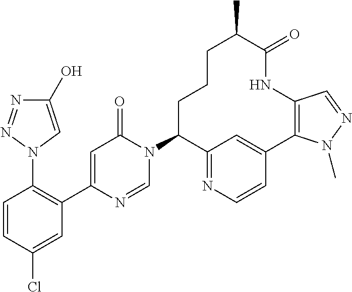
C1(O)=CN(C2=C(C3=CC(=O)N(C4C5=NC=CC(=C5)C5=C(C=NN5C)NC(=O)C(C)CCC4)C=N3)C=C(Cl)C=C2)N=N1
